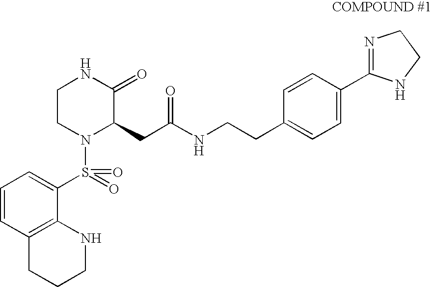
C1CN(S(=O)(C2=CC=CC3=C2NCCC3)=O)C(CC(NCCC2=CC=C(C3=NCCN3)C=C2)=O)C(=O)N1
